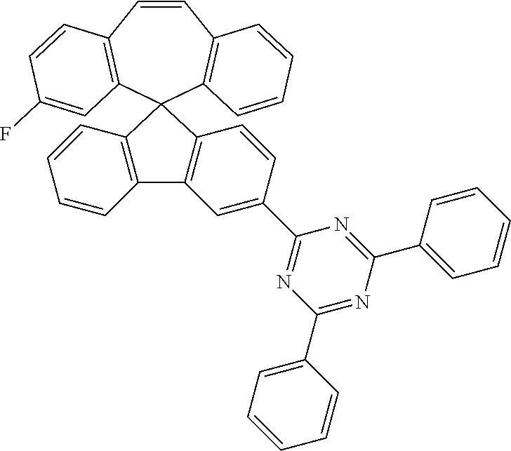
C12=C(C=CC=C1)C1(C3=C2C=C(C2=NC(C4=CC=CC=C4)=NC(C4=CC=CC=C4)=N2)C=C3)C2=C(C=CC3=C1C=CC=C3)C=CC(F)=C2
